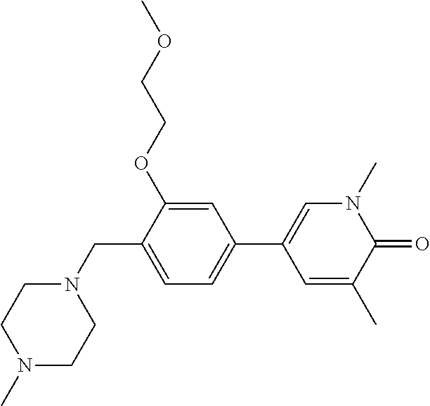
C1(CN2CCN(C)CC2)=CC=C(C2=CN(C)C(=O)C(C)=C2)C=C1OCCOC
